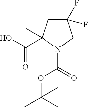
C1(F)(F)CC(C(O)=O)(C)N(C(=O)OC(C)(C)C)C1
